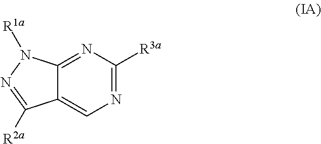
N1=C([R3a])N=C2C(=C1)C([R2a])=NN2[R1a]
